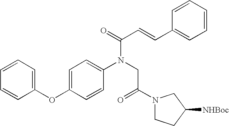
C1=CC=C(OC2=CC=C(N(CC(N3CCC([NHBoc])C3)=O)C(=O)C=CC3=CC=CC=C3)C=C2)C=C1
